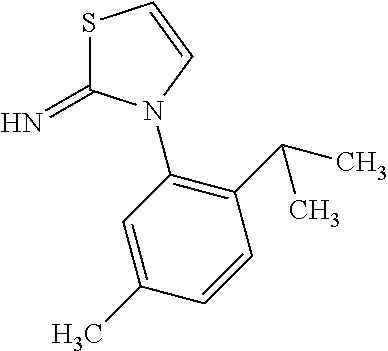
N=C1SC=CN1C1=C(C(C)C)C=CC(C)=C1
